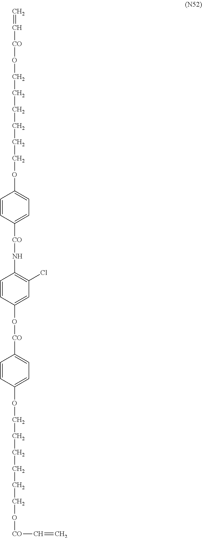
C=C[CO]OCCCCCCOC1=CC=C([CO]NC2=C(Cl)C=C(O[CO]C3=CC=C(OCCCCCCO[CO]C=C)C=C3)C=C2)C=C1
